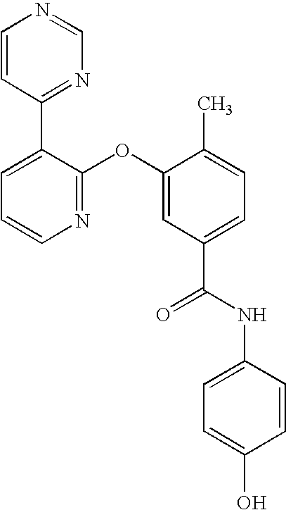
N1=C(OC2=CC(C(NC3=CC=C(O)C=C3)=O)=CC=C2C)C(C2=NC=NC=C2)=CC=C1
